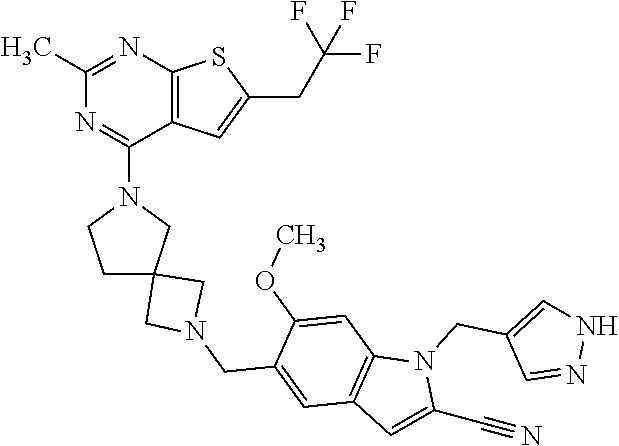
C12=C(C=C(CC(F)(F)F)S1)C(N1CCC3(C1)CN(CC1=CC4=C(C=C1OC)N(CC1=CNN=C1)C(C#N)=C4)C3)=NC(C)=N2
